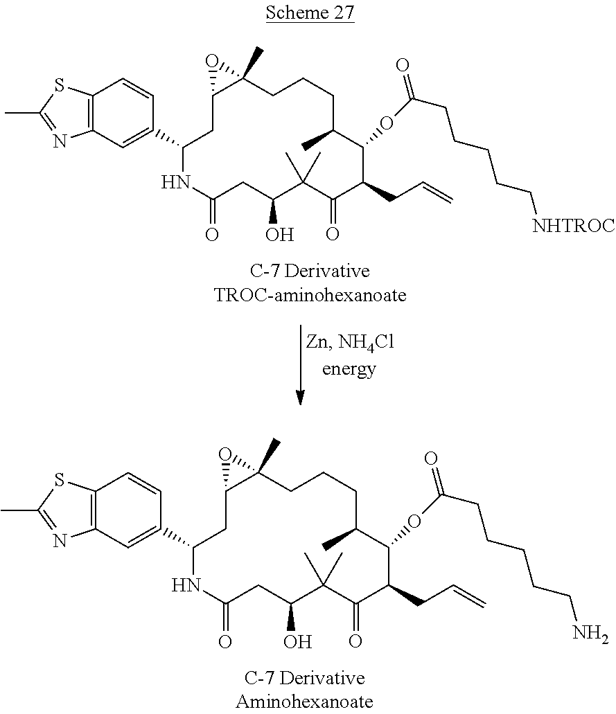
C12(C)C(CC(C3=CC4=C(C=C3)SC(C)=N4)NC(=O)CC(O)C(C)(C)C(=O)C(CC=C)C(OC(=O)CCCCCN)C(C)CCC1)O2.C12(C)C(CC(C3=CC4=C(C=C3)SC(C)=N4)NC(=O)CC(O)C(C)(C)C(=O)C(CC=C)C(OC(=O)CCCCC[NHTROC])C(C)CCC1)O2
